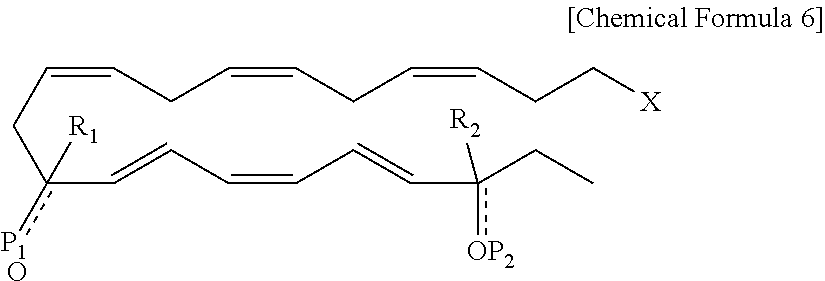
C(c(C=CC=CC=Cc(CC)([R2])[OP2])([P1O])[R1])C=CCC=CCC=CCC[X]
